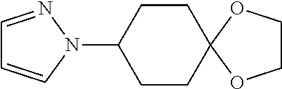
C1=NN(C2CCC3(CC2)OCCO3)C=C1
